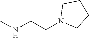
CNCCN1CCCC1
